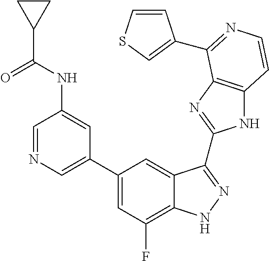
C1=C(C2=CC(F)=C3C(=C2)C(C2=NC4=C(N2)C=CN=C4C2=CSC=C2)=NN3)C=C(NC(C2CC2)=O)C=N1
